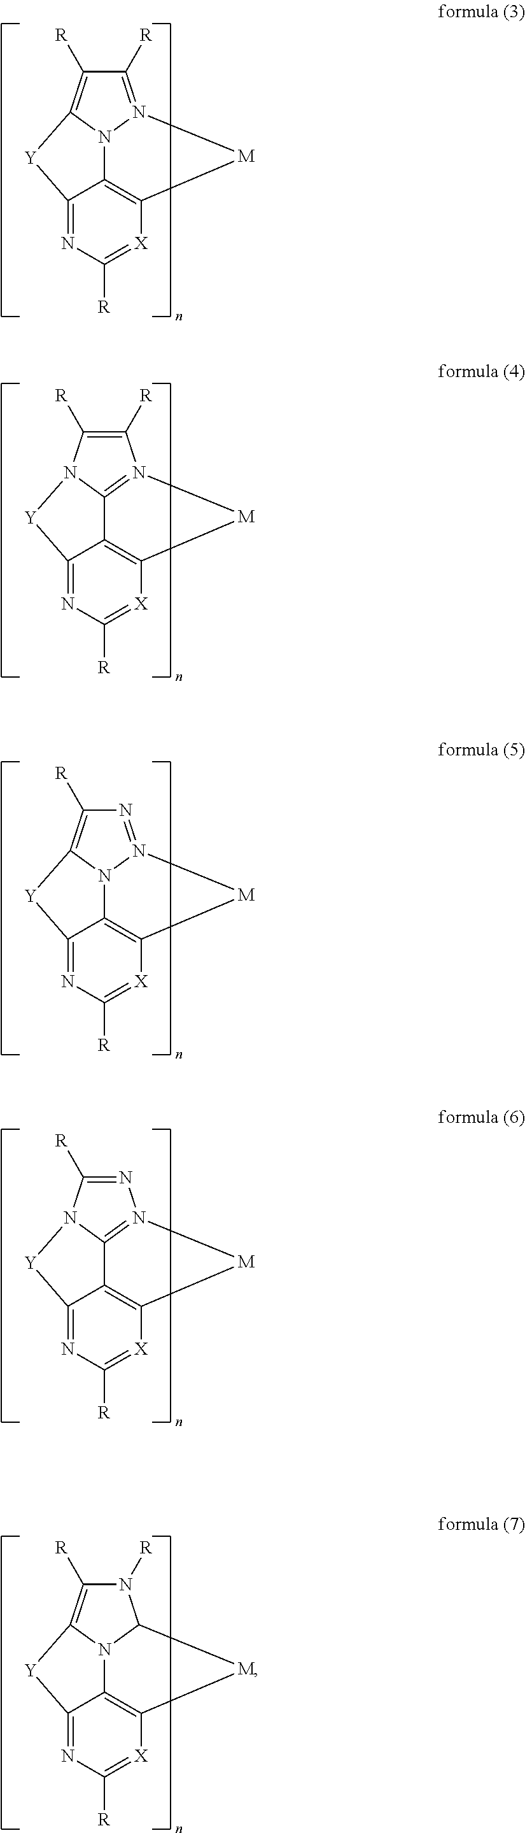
C12=NC([R])=[X]C3=C1N1N(=C([R])C([R])=C1[Y]2)[M]3.C12=NC([R])=[X]C3=C1C1=N(C([R])=C([R])N1[Y]2)[M]3.C12=NC([R])=[X]C3=C1N1N(=NC([R])=C1[Y]2)[M]3.C12=NC([R])=[X]C3=C1C1=N(N=C([R])N1[Y]2)[M]3.C12=NC([R])=[X]C3=C1N1C(N([R])C([R])=C1[Y]2)[M]3
